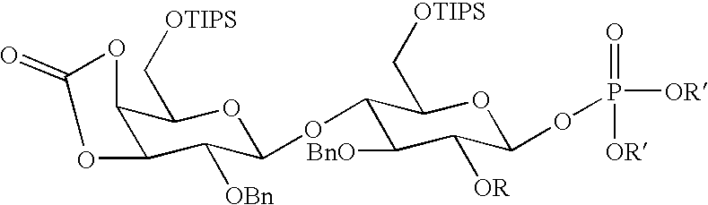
O1C2C(C[OTIPS])OC(OC3C(C[OTIPS])OC(OP([OR])(=O)[OR])C([OR])C3[BnO])C([OBn])C2OC1=O
